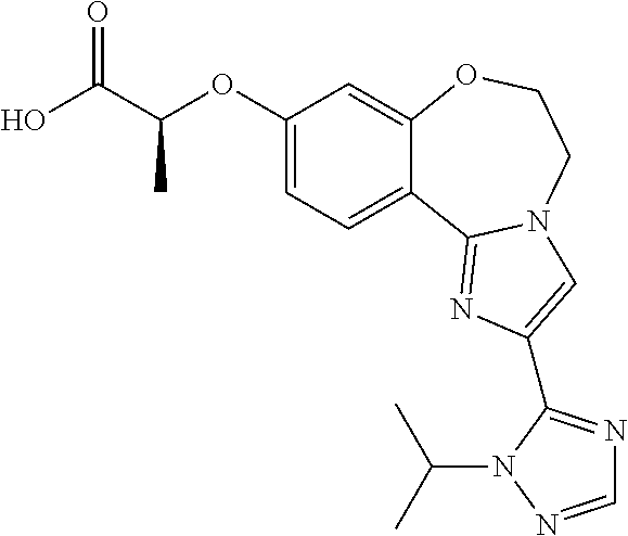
C1(OC(C(O)=O)C)=CC=C2C(=C1)OCCN1C2=NC(C2=NC=NN2C(C)C)=C1
